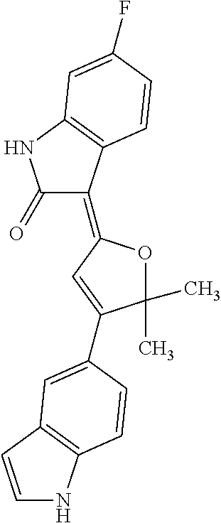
C1(C)(C)OC(=C2C(=O)NC3=C2C=CC(F)=C3)C=C1C1=CC2=C(NC=C2)C=C1
